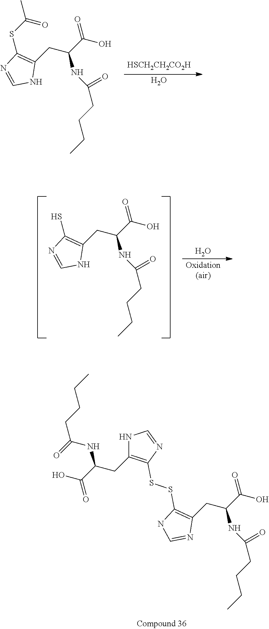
C1(SC(C)=O)=C(CC(C(O)=O)NC(CCCC)=O)NC=N1.[HSCH2CH2CO2H].O.C1(S)=C(CC(C(O)=O)NC(CCCC)=O)NC=N1.O.C1(SSC2=C(CC(C(O)=O)NC(CCCC)=O)NC=N2)=C(CC(C(O)=O)NC(CCCC)=O)N=CN1
